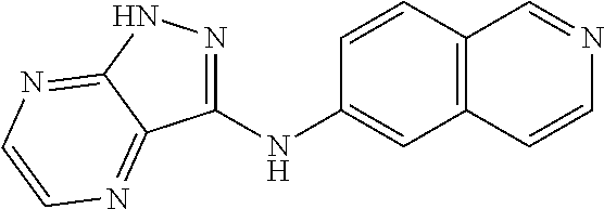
C1(NC2=CC3=C(C=C2)C=NC=C3)=NNC2=NC=CN=C12
